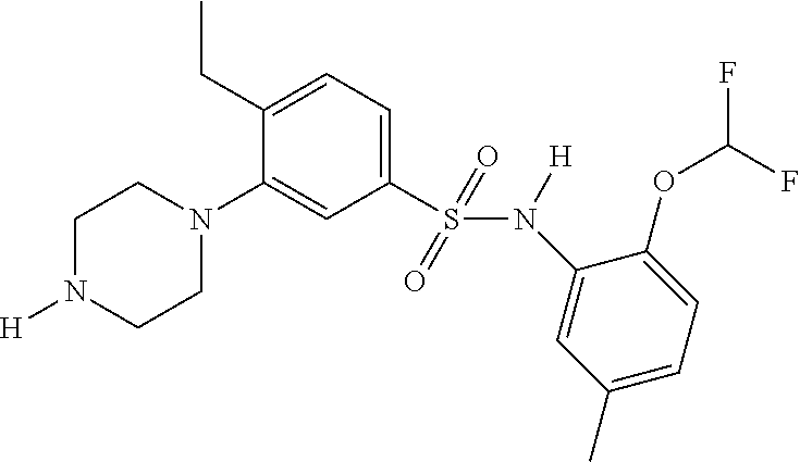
N1([H])CCN(C2=CC(S(=O)(=O)N([H])C3=CC(C)=CC=C3OC(F)F)=CC=C2CC)CC1
